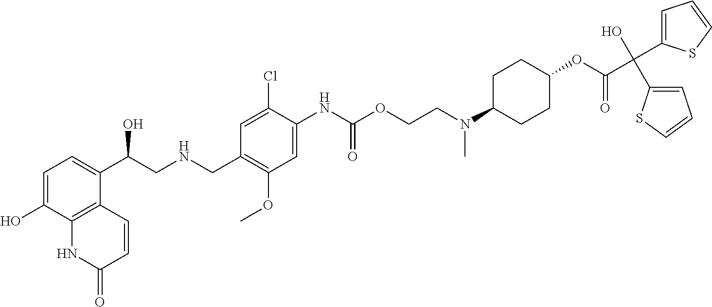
C1=C(O)C2=C(C(C(CNCC3=C(OC)C=C(NC(OCCN(C)C4CCC(OC(C(O)(C5=CC=CS5)C5=CC=CS5)=O)CC4)=O)C(Cl)=C3)O)=C1)C=CC(=O)N2
